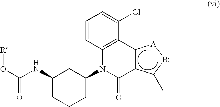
C1(NC(O[R])=O)CCCC(N2C(=O)C3C(C4=C2C=CC=C4Cl)[A]BC3C)C1
